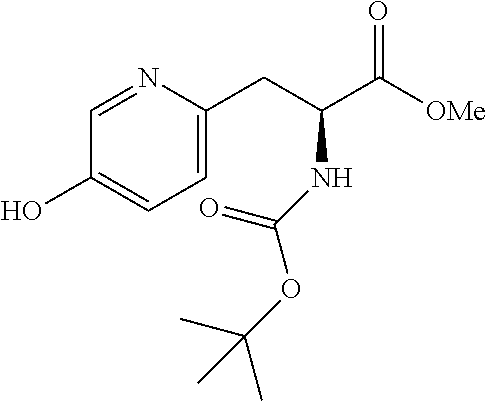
C1=NC(CC(C([OMe])=O)NC(OC(C)(C)C)=O)=CC=C1O
